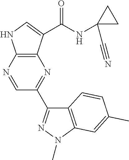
C12=C(N=CC(C3=NN(C)C4=C3C=CC(C)=C4)=N1)NC=C2C(NC1(C#N)CC1)=O
